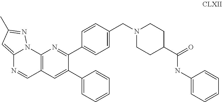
C12=C(C=C(C3=CC=CC=C3)C(C3=CC=C(CN4CCC(C(=O)NC5=CC=CC=C5)CC4)C=C3)=N1)C=NC1=CC(C)=NN21
